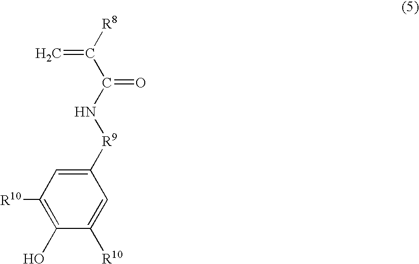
[R8]C(C(N[R9]C1=CC([R10])=C(O)C([R10])=C1)=O)=C
